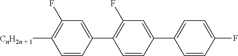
C1=CC(C2=C(F)C=C(C3=CC=C(F)C=C3)C=C2)=CC(F)=C1[CnH2n + 1]
